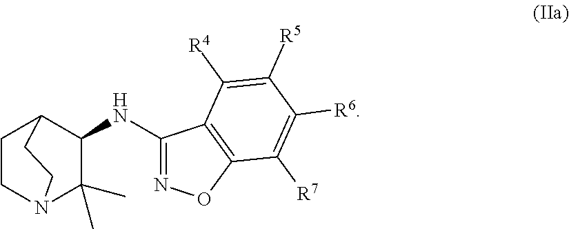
C1CN2C(C)(C)C(NC3=NOC4=C3C([R4])=C([R5])C([R6])=C4[R7])C1CC2
